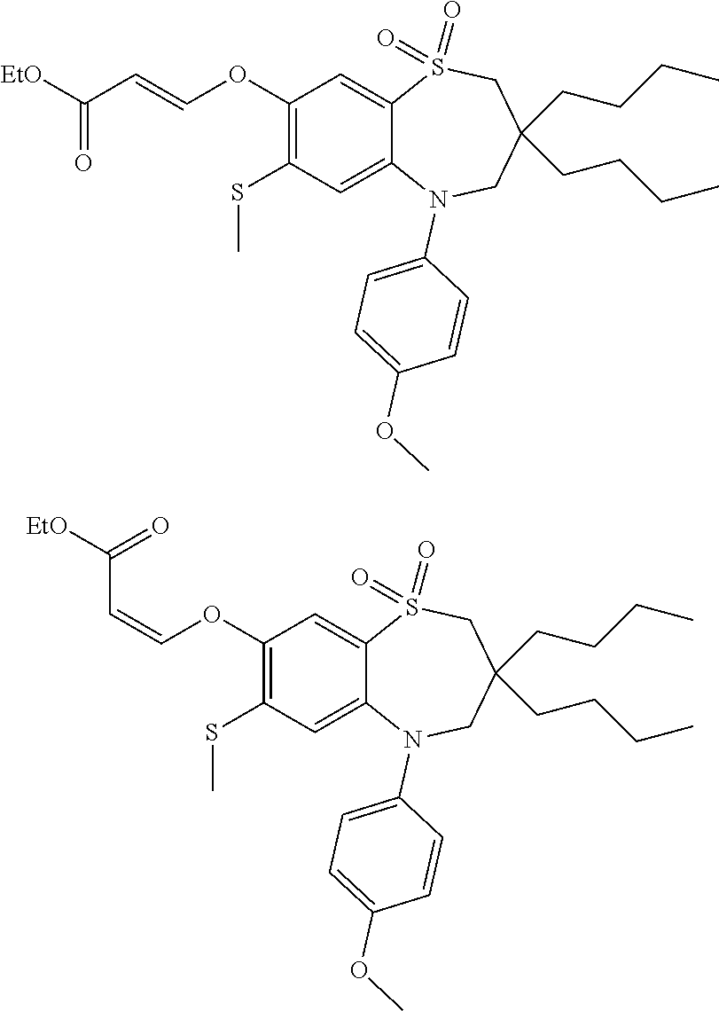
[EtO]C(C=COC1=C(SC)C=C2C(=C1)S(=O)(=O)CC(CCCC)(CCCC)CN2C1=CC=C(OC)C=C1)=O.C(OC1=C(SC)C=C2C(=C1)S(=O)(=O)CC(CCCC)(CCCC)CN2C1=CC=C(OC)C=C1)=CC([EtO])=O
